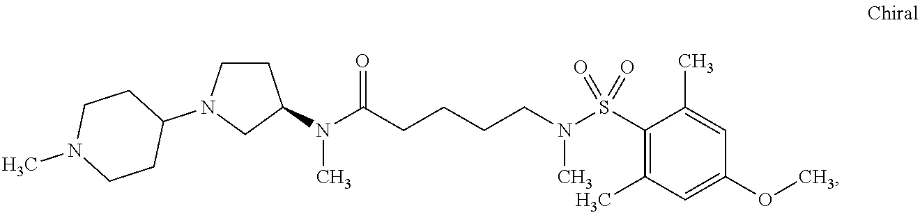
N(C(CCCCN(S(C1=C(C)C=C(OC)C=C1C)(=O)=O)C)=O)(C)C1CCN(C2CCN(C)CC2)C1
